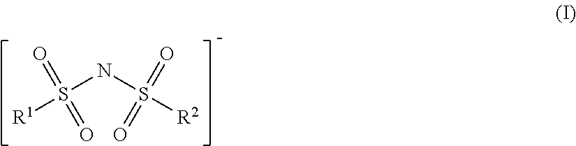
N(S(=O)(=O)[R1])S(=O)(=O)[R2]
